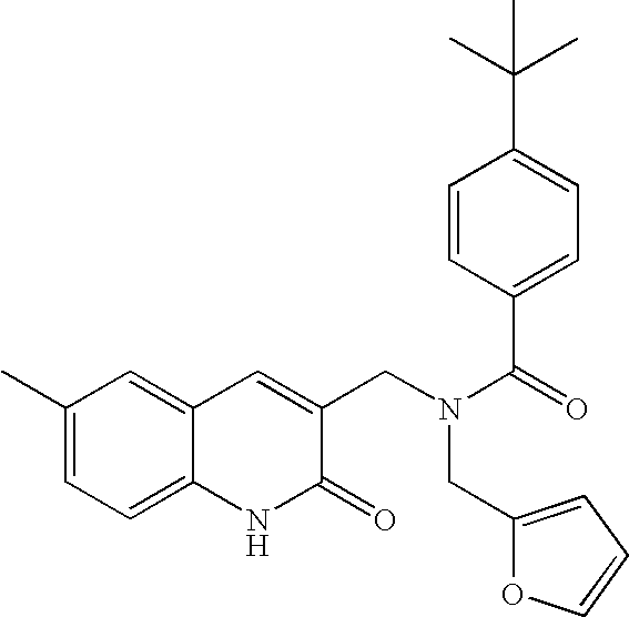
C1(C)=CC=C2C(=C1)C=C(CN(CC1=CC=CO1)C(C1=CC=C(C(C)(C)C)C=C1)=O)C(=O)N2
